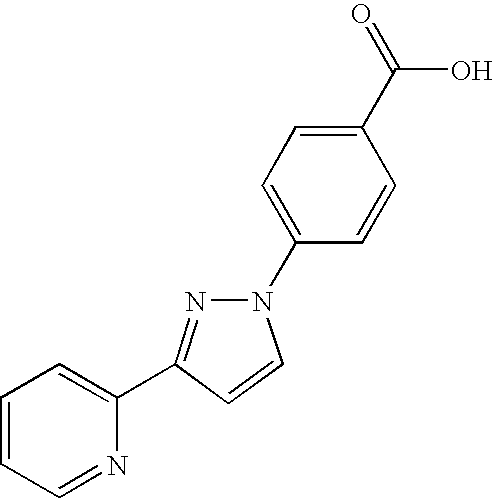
N1(C2=CC=C(C(=O)O)C=C2)N=C(C2=CC=CC=N2)C=C1
